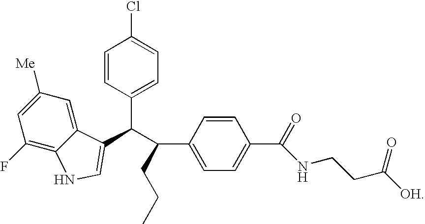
C1=CC(C(C(C2=CC=C(C(=O)NCCC([OH])=O)C=C2)CCC)C2=CNC3=C(F)C=C([Me])C=C32)=CC=C1Cl
